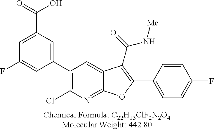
C1(C2=CC(C(=O)O)=CC(F)=C2)=C(Cl)N=C2C(=C1)C(C(=O)N[Me])=C(C1=CC=C(F)C=C1)O2
